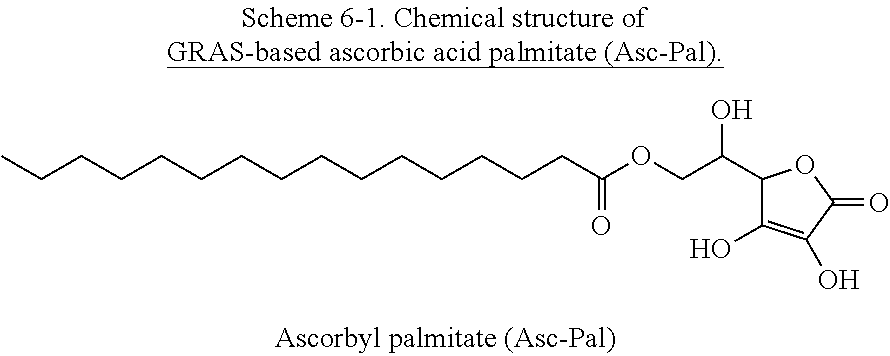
CCCCCCCCCCCCCCCC(OCC(C1C(O)=C(O)C(=O)O1)O)=O
